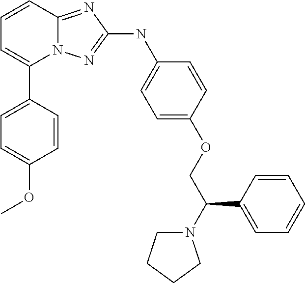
C1=CC2=NC(NC3=CC=C(OCC(N4CCCC4)C4=CC=CC=C4)C=C3)=NN2C(C2=CC=C(OC)C=C2)=C1
